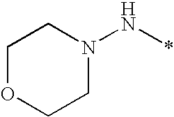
N1(N*)CCOCC1
